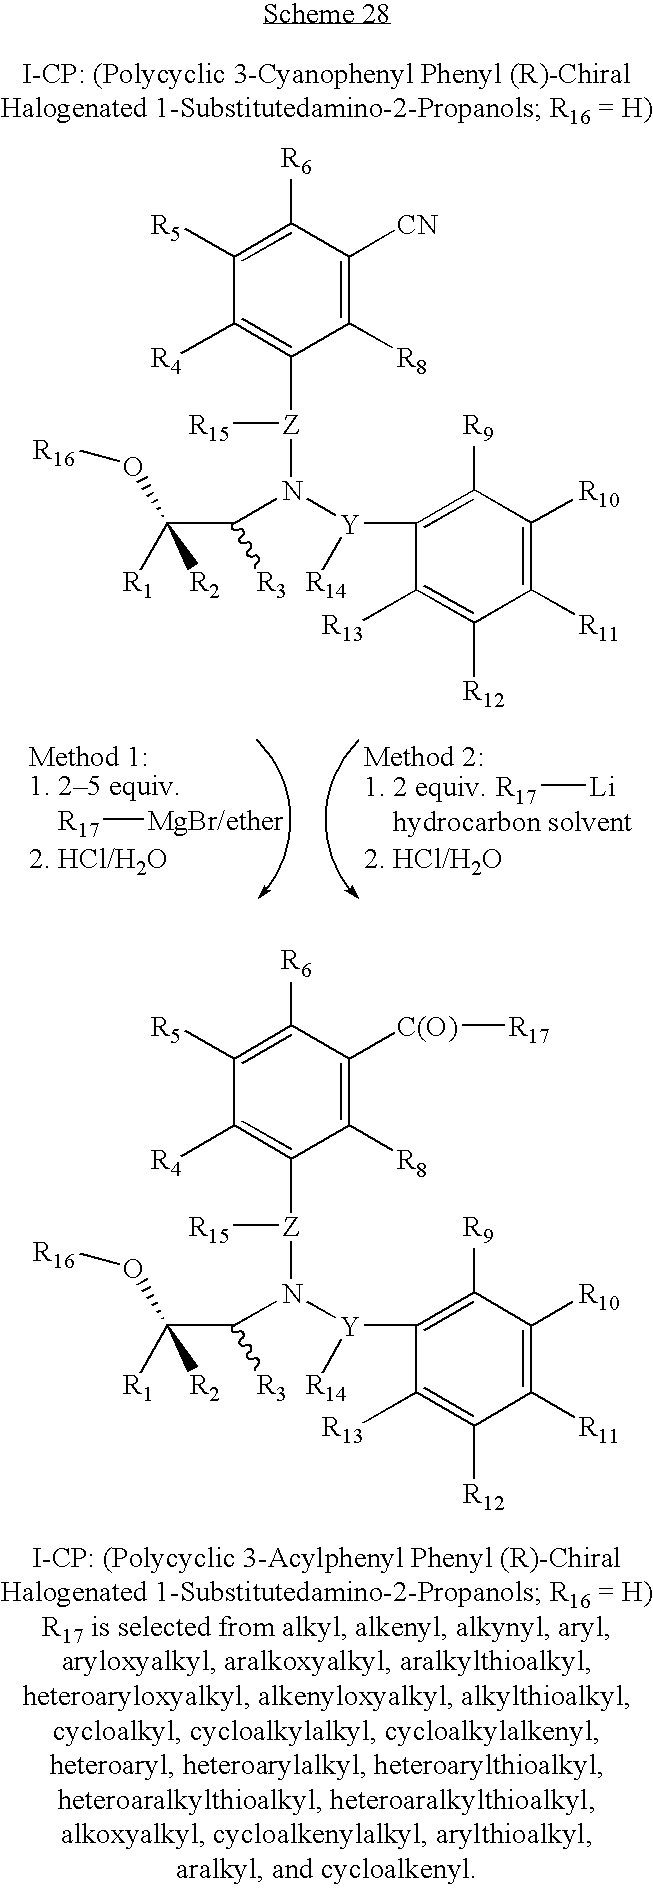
[Z](N([Y]([R14])C1=C([R9])C([R10])=C([R11])C([R12])=C1[R13])C(C([R1])([R2])O[R16])[R3])([R15])C1=C([R4])C([R5])=C([R6])C([C(O)][R17])=C1[R8].[Z](N([Y]([R14])C1=C([R9])C([R10])=C([R11])C([R12])=C1[R13])C(C([R1])([R2])O[R16])[R3])([R15])C1=C([R4])C([R5])=C([R6])C([CN])=C1[R8].[R17][MgBr/ether].[R17][Li]
